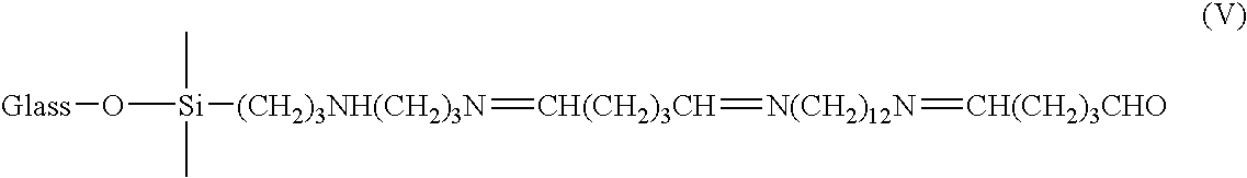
[Glass]O[Si]([(CH2)3NH(CH2)3N]=[CH(CH2)3CH]=[N(CH2)12N]=[CH(CH2)3CHO])(C)C
